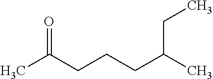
CC(CCCC(C)CC)=O
